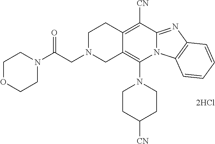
C(N1CCC2=C([CN])C3=NC4=C(N3C(N3CCC([CN])CC3)=C2C1)C=CC=C4)C(N1CCOCC1)=O
